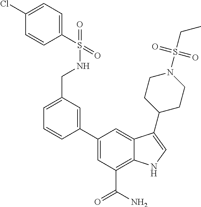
C1=C(C2=CC(CNS(=O)(C3=CC=C(Cl)C=C3)=O)=CC=C2)C=C2C(=C1C(N)=O)NC=C2C1CCN(S(CC)(=O)=O)CC1
